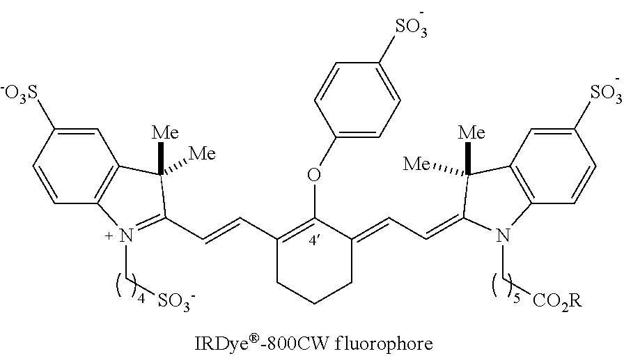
C1=CC2=C(C=C1[-O3S])C([Me])([Me])C(C=CC1=C(OC3=CC=C([SO3])C=C3)C(=CC=C3N(C[CO2R])C4=C(C=C([SO3])C=C4)C3([Me])[Me])CCC1)=N2C[SO3-]
